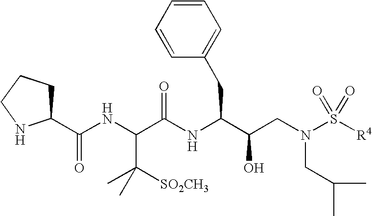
C1(C(NC(C(NC(C(CN(S([R4])(=O)=O)CC(C)C)O)CC2=CC=CC=C2)=O)C([SO2CH3])(C)C)=O)CCCN1
